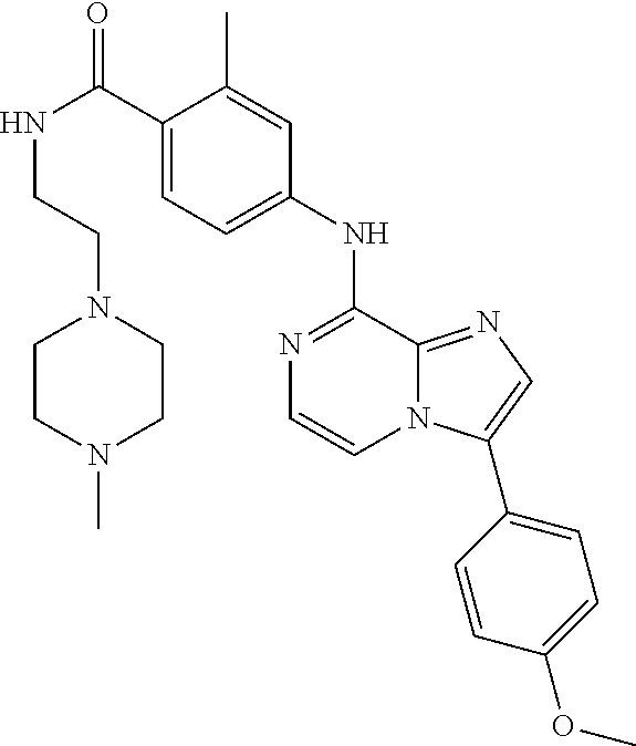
C1(NC2=NC=CN3C2=NC=C3C2=CC=C(OC)C=C2)=CC=C(C(NCCN2CCN(C)CC2)=O)C(C)=C1
